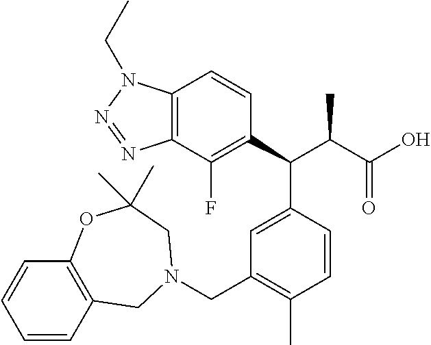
C1(C(C(C(=O)O)C)C2=CC(CN3CC4=C(C=CC=C4)OC(C)(C)C3)=C(C)C=C2)=C(F)C2=C(C=C1)N(CC)N=N2
